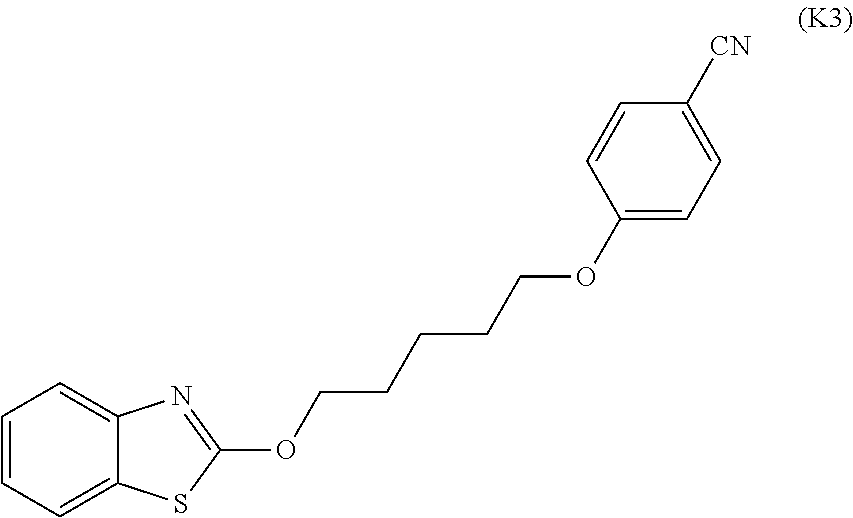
C1=CC=C2C(=C1)N=C(OCCCCCOC1=CC=C([CN])C=C1)S2
